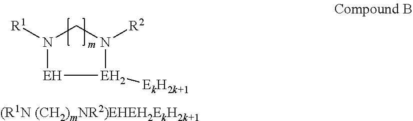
N1([R1])CN([R2])[EH2]([EkH2k+1])[EH]1.[(R1N (CH2)mNR2)EHEH2EkH2k+1]
